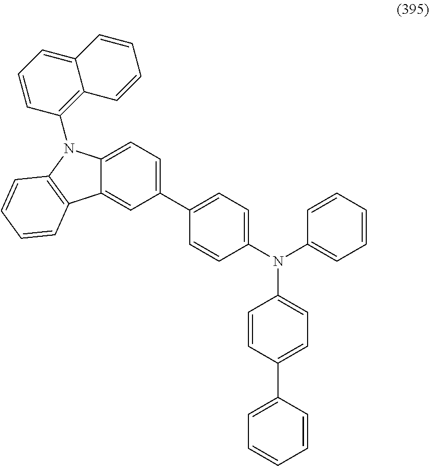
C1=CC(C2=CC=CC=C2)=CC=C1N(C1=CC=C(C2=CC=C3C(=C2)C2=C(N3C3=C4C(=CC=C3)C=CC=C4)C=CC=C2)C=C1)C1=CC=CC=C1
